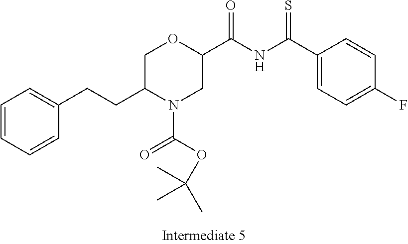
C1=CC=CC(CCC2N(C(OC(C)(C)C)=O)CC(C(NC(C3=CC=C(F)C=C3)=S)=O)OC2)=C1
